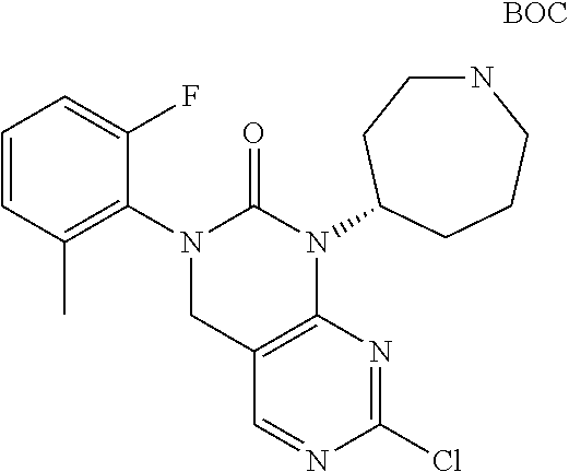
C12=C(N(C3CCNCCC3)C(=O)N(C3=C(C)C=CC=C3F)C1)N=C(Cl)N=C2.[BOC]
